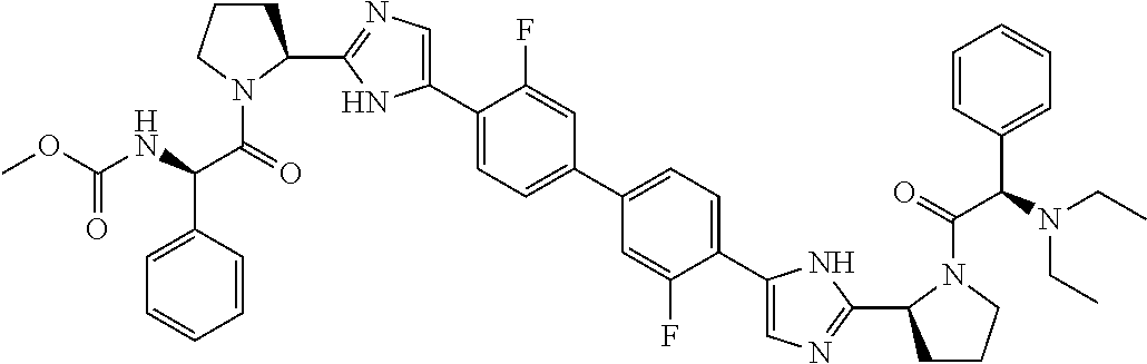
C1(C2=CN=C(C3CCCN3C(=O)C(NC(OC)=O)C3=CC=CC=C3)N2)=CC=C(C2=CC=C(C3=CN=C(C4CCCN4C(=O)C(N(CC)CC)C4=CC=CC=C4)N3)C(F)=C2)C=C1F
